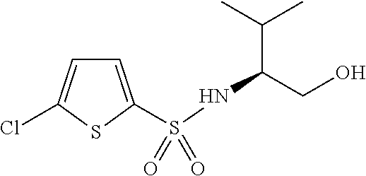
C1=C(S(NC(CO)C(C)C)(=O)=O)SC(Cl)=C1
